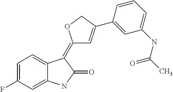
C1=C(F)C=C2C(=C1)C(=C1C=C(C3=CC(NC(C)=O)=CC=C3)CO1)C(=O)N2
